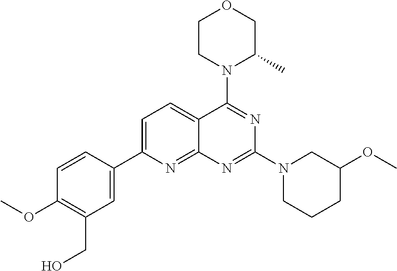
C1=C(C2=CC(CO)=C(OC)C=C2)N=C2C(=C1)C(N1C(C)COCC1)=NC(N1CCCC(OC)C1)=N2
